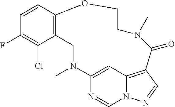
C1=CC2=C(C(Cl)=C1F)CN(C)C1=CC3=C(C=NN3C=N1)C(=O)N(C)CCO2
